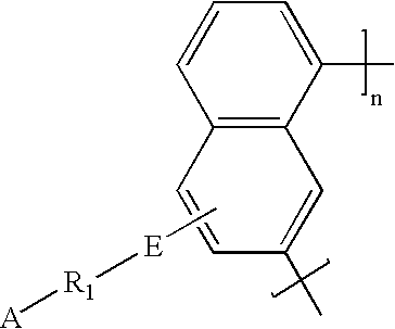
C[E][R1][A].C12=C(C(C)=CC=C1)C=C(C)C=C2
